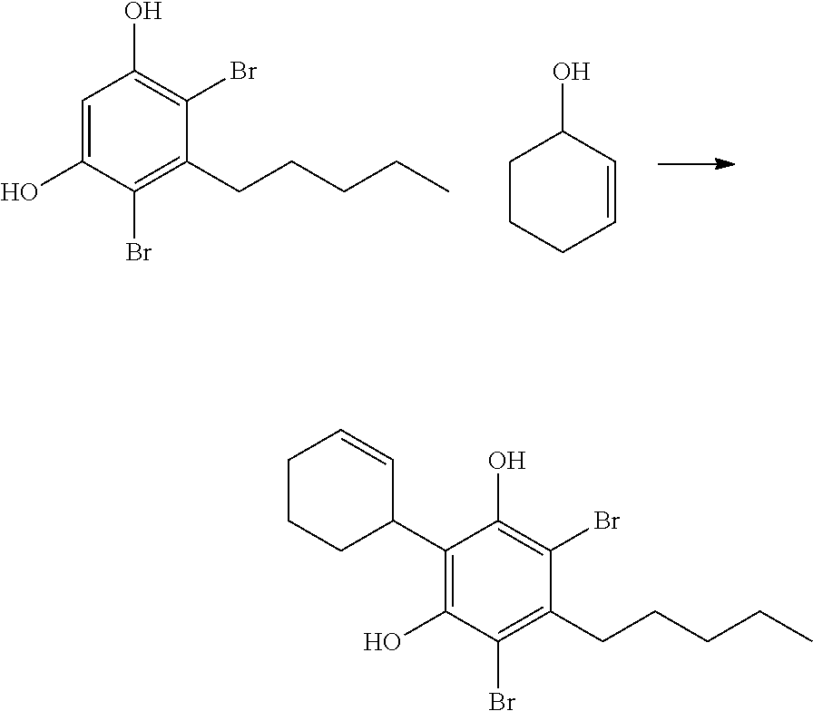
C1CCC=CC1O.C1=C(O)C(Br)=C(CCCCC)C(Br)=C1O.C1(C2C=CCCC2)=C(O)C(Br)=C(CCCCC)C(Br)=C1O
